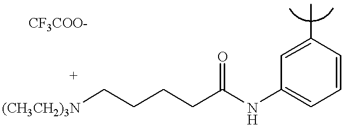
C1=C(C)C=CC=C1NC(CCCC[(CH3CH2)3N])=O
